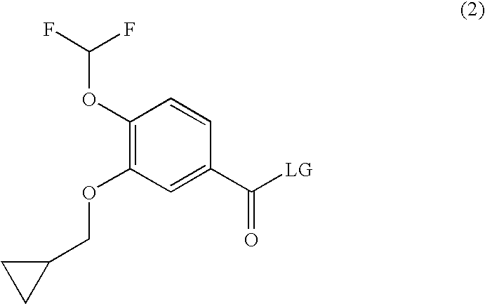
C1=C(C([LG])=O)C=CC(OC(F)F)=C1OCC1CC1
